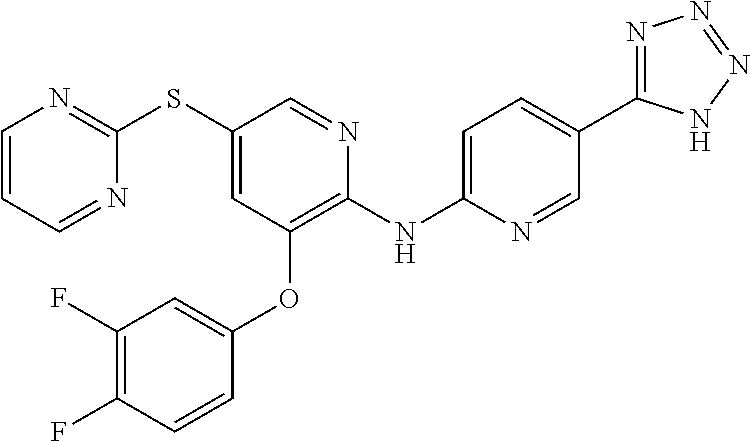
C1(SC2=NC=CC=N2)=CC(OC2=CC(F)=C(F)C=C2)=C(NC2=CC=C(C3=NN=NN3)C=N2)N=C1
